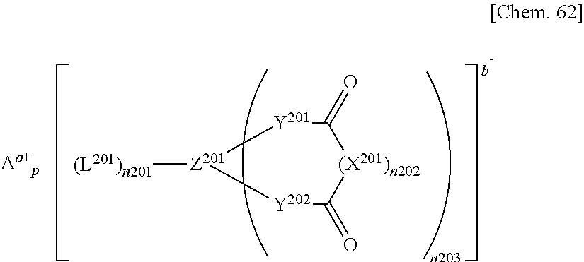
C1(=O)[Y201][Z201]([(L201)n201])[Y202]C(=O)[(X201)n202]1
